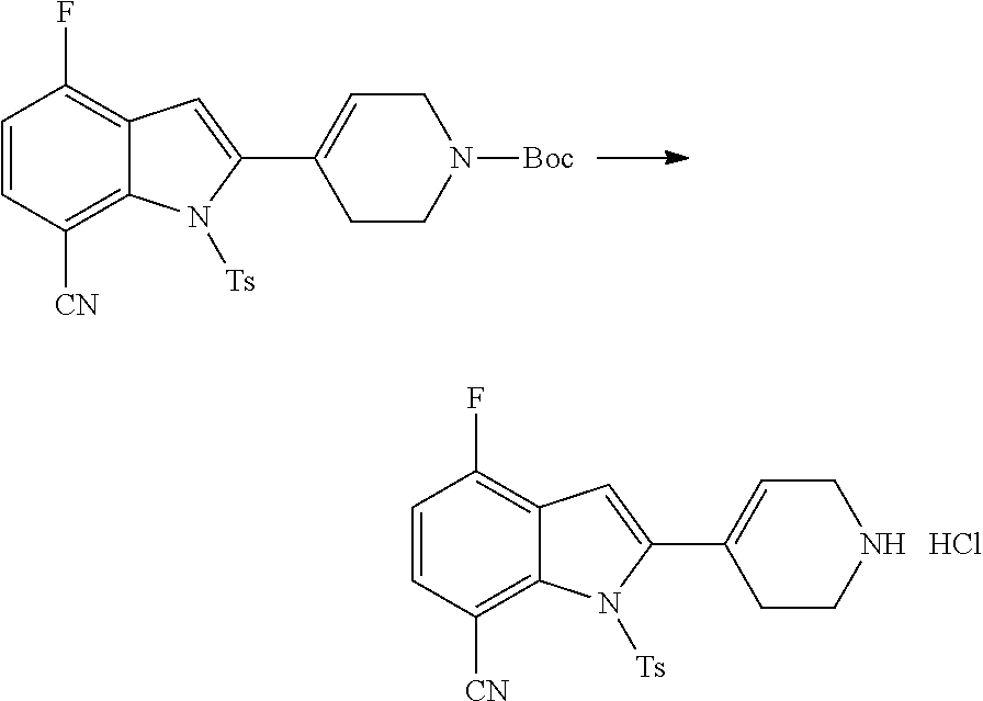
C1=CC([CN])=C2C(=C1F)C=C(C1=CCN([Boc])CC1)N2[Ts].C1=CC([CN])=C2C(=C1F)C=C(C1=CCNCC1)N2[Ts].Cl
